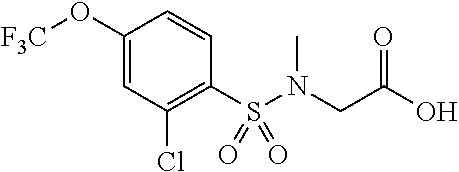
C1(O[F3C])=CC(Cl)=C(S(N(CC(O)=O)C)(=O)=O)C=C1
